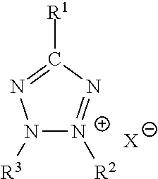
N1([R3])[N+]([R2])=NC([R1])=N1.[X]
